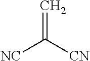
[NC]C([CN])=C
